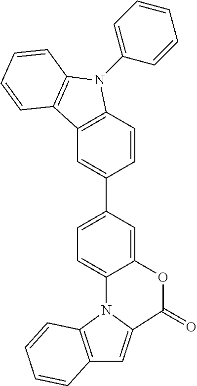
C12=C(C=CC(C3=CC=C4C(=C3)OC(=O)C3=CC5=C(N43)C=CC=C5)=C1)N(C1=CC=CC=C1)C1=C2C=CC=C1
